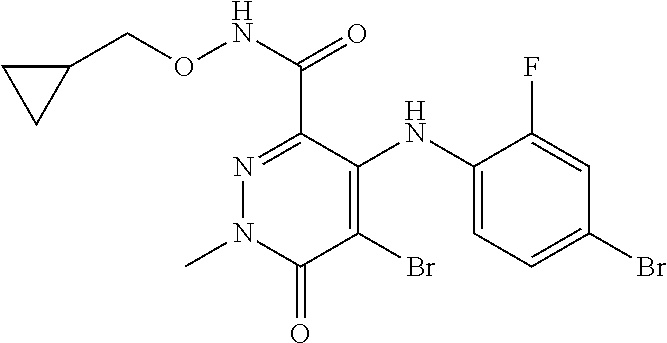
N1=C(C(NOCC2CC2)=O)C(NC2=CC=C(Br)C=C2F)=C(Br)C(=O)N1C
